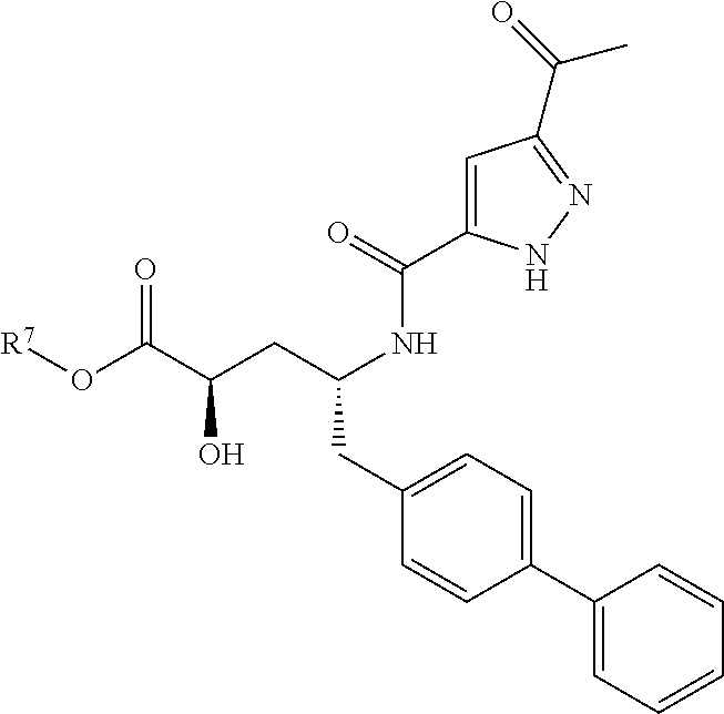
C1=C(C2=CC=C(CC(CC(C(O[R7])=O)O)NC(=O)C3=CC(C(=O)C)=NN3)C=C2)C=CC=C1
